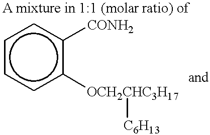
c1ccc([OCH2CHC3H17][C6H13])c([CONH2])c1
